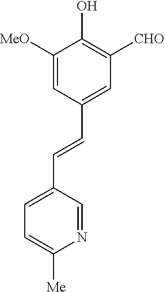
C1([MeO])=CC(C=CC2=CC=C([Me])N=C2)=CC([CHO])=C1O
